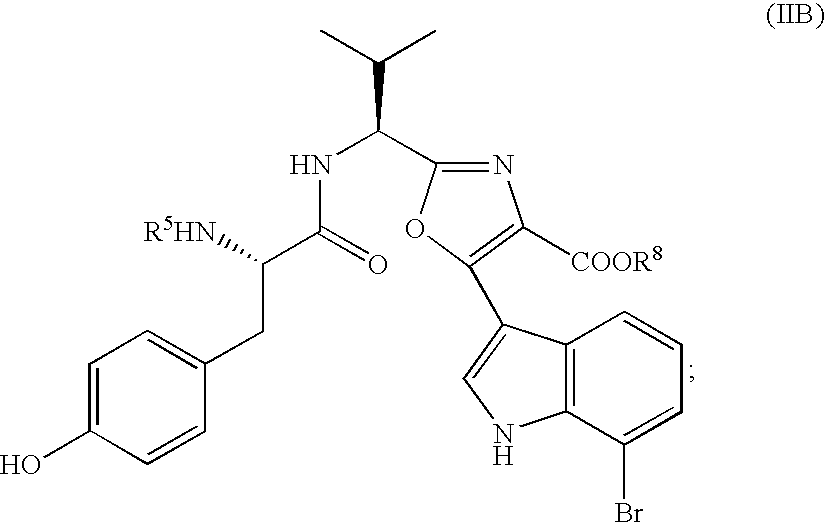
C1=C(O)C=CC(CC(C(NC(C2=NC([COOR8])=C(C3=CNC4=C3C=CC=C4Br)O2)C(C)C)=O)[R5HN])=C1
